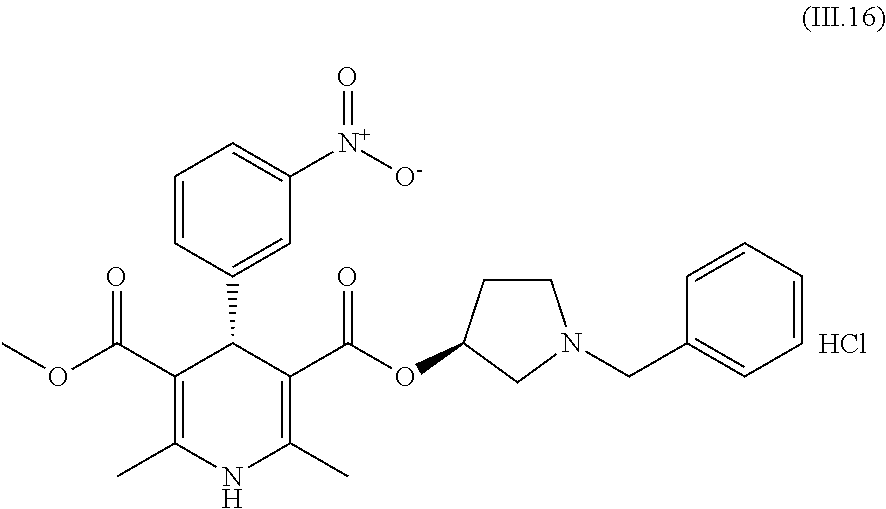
C1(C2=CC([N+]([O-])=O)=CC=C2)C(C(OC)=O)=C(C)NC(C)=C1C(OC1CCN(CC2=CC=CC=C2)C1)=O.Cl
